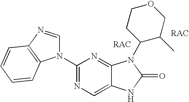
C12=CN=C(N3C=NC4=C3C=CC=C4)N=C1N(C1C(C)COCC1)C(=O)N2
